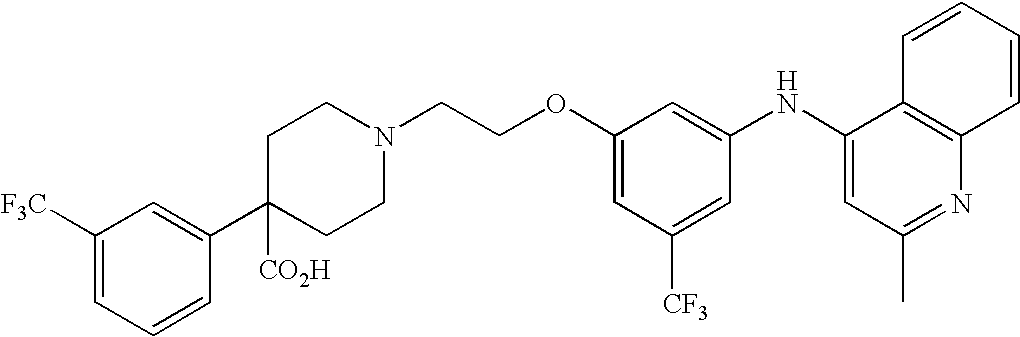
N1(CCOC2=CC([CF3])=CC(NC3=CC(C)=NC4=C3C=CC=C4)=C2)CCC(C2=CC([CF3])=CC=C2)([CO2H])CC1
